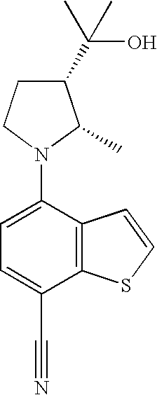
C1(C(C)(O)C)CCN(C2=CC=C(C#N)C3=C2C=CS3)C1C
